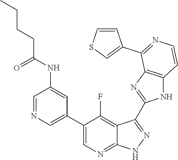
C1=NC=C(C2=CN=C3C(=C2F)C(C2=NC4=C(N2)C=CN=C4C2=CSC=C2)=N[N H]3)C=C1NC(CCCC)=O
